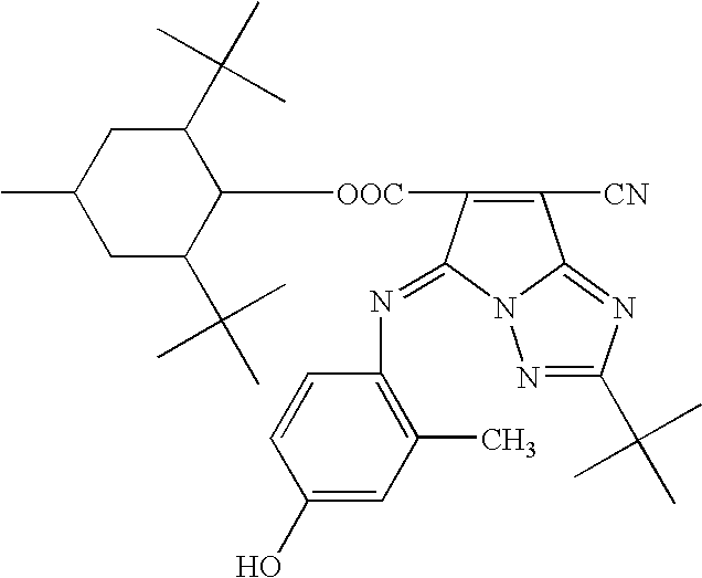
C1(C(C)(C)C)CC(C)CC(C(C)(C)C)C1[OOC]C1=C([CN])C2=NC(C(C)(C)C)=NN2C1=NC1=C(C)C=C(O)C=C1
